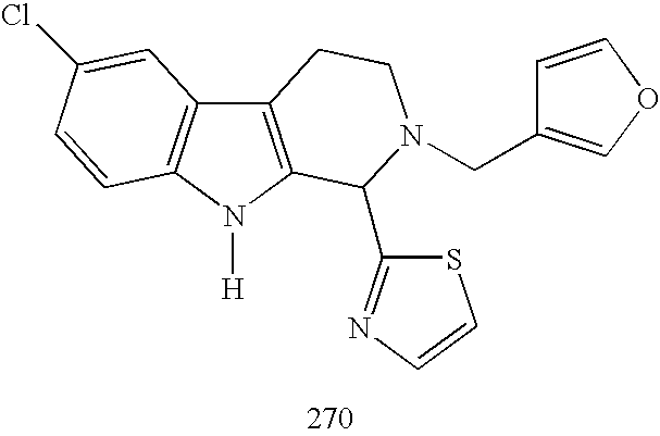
C12=C(N([H])C3=C1C=C(Cl)C=C3)C(C1=NC=CS1)N(CC1=COC=C1)CC2
